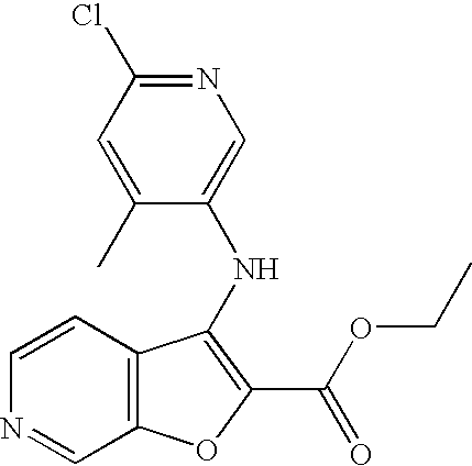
N(C1=C(C(OCC)=O)OC2=C1C=CN=C2)C1=CN=C(Cl)C=C1C
